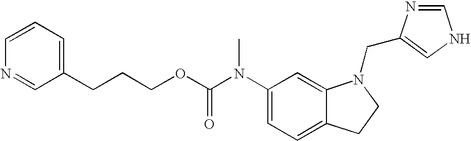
C1(N(C(OCCCC2=CC=CN=C2)=O)C)=CC=C2C(=C1)N(CC1=CNC=N1)CC2
